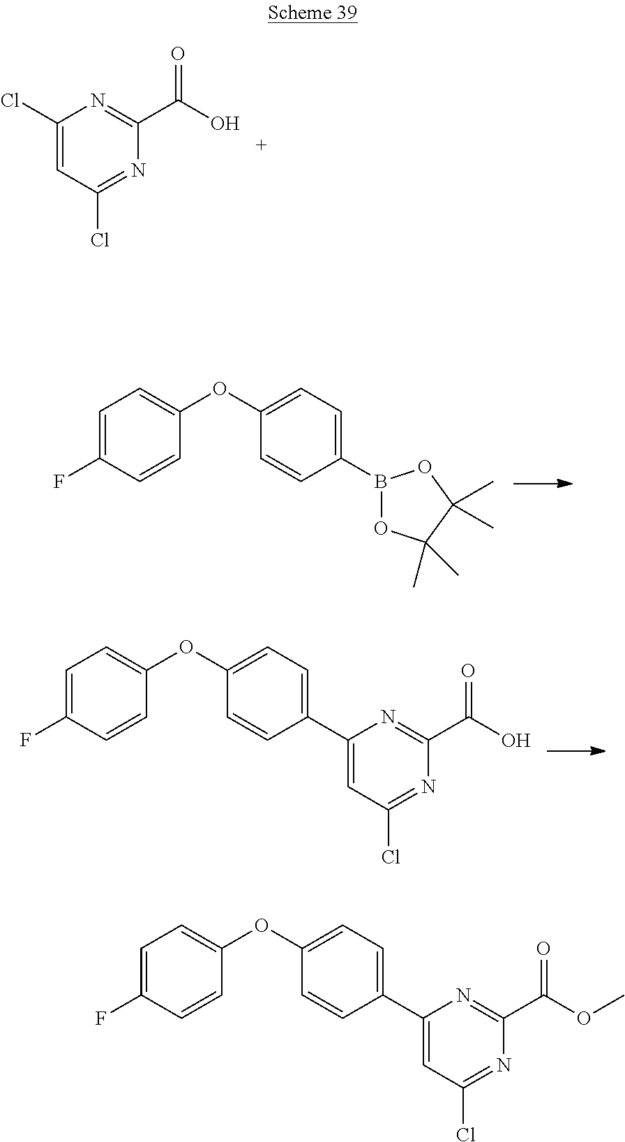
C1(B2OC(C)(C)C(C)(C)O2)=CC=C(OC2=CC=C(F)C=C2)C=C1.C1(Cl)=CC(Cl)=NC(C(O)=O)=N1.C1=C(C2=CC(Cl)=NC(C(O)=O)=N2)C=CC(OC2=CC=C(F)C=C2)=C1.C1=C(C2=CC(Cl)=NC(C(OC)=O)=N2)C=CC(OC2=CC=C(F)C=C2)=C1
